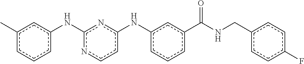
c1cc(Nc2nc(Nc3cc(C(NCc4ccc(F)cc4)=O)ccc3)ccn2)cc(C)c1
